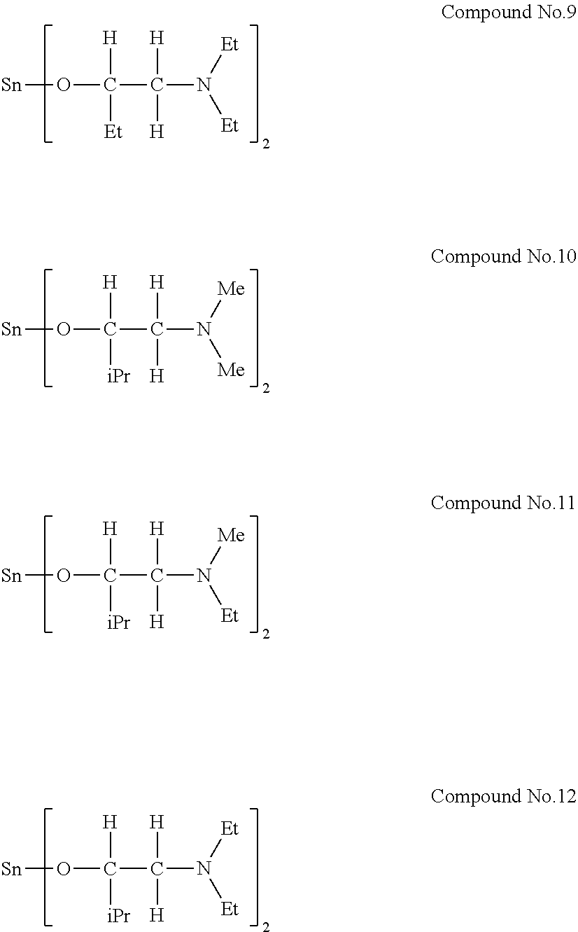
[Sn]OC([H])([Et])C([H])(N([Et])[Et])[H].[Sn]OC([H])([iPr])C([H])(N([Me])[Me])[H].[Sn]OC([H])([iPr])C([H])(N([Me])[Et])[H].[Sn]OC([H])([iPr])C([H])(N([Et])[Et])[H]
